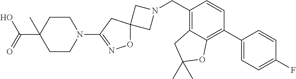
C1N(CC2=C3C(=C(C4=CC=C(F)C=C4)C=C2)OC(C)(C)C3)CC12ON=C(N1CCC(C(O)=O)(C)CC1)C2
